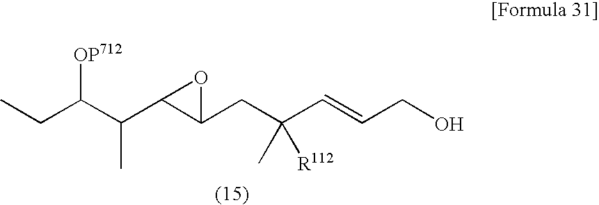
CCC(C(C1C(CC(C=CCO)(C)[R112])O1)C)[OP712]
